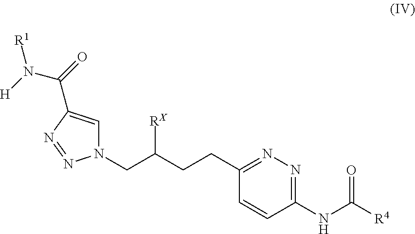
C1(NC([R4])=O)=NN=C(CCC(CN2C=C(C(=O)N([H])[R1])N=N2)[RX])C=C1
